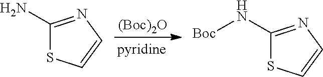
C1(N)=NC=CS1.[(Boc)2O].C1(N[Boc])=NC=CS1
